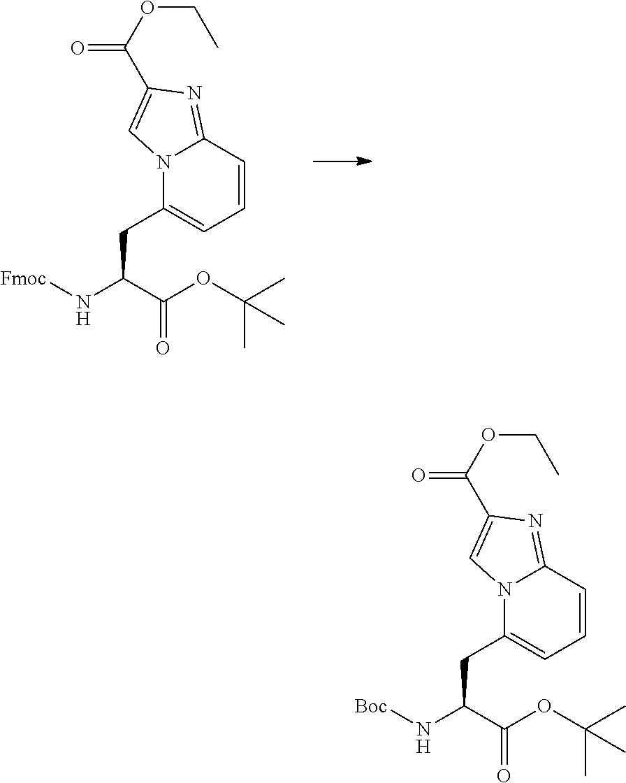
N12C(CC(C(OC(C)(C)C)=O)N[Fmoc])=CC=CC1=NC(C(OCC)=O)=C2.N12C(CC(C(OC(C)(C)C)=O)N[Boc])=CC=CC1=NC(C(OCC)=O)=C2
